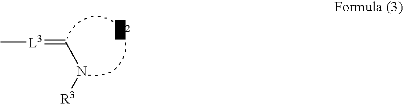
C[L3]=CN[R3]
